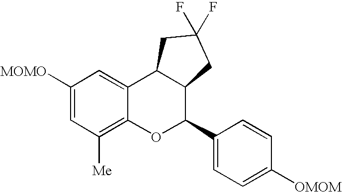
C1([MOMO])=CC([Me])=C2C(=C1)C1C(C(C3=CC=C([OMOM])C=C3)O2)CC(F)(F)C1
